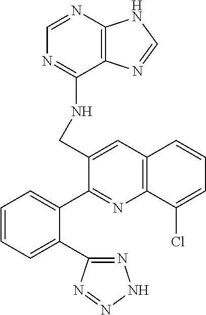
C(C1=CC2=C(N=C1C1=CC=CC=C1C1=NNN=N1)C(Cl)=CC=C2)NC1=NC=NC2=C1N=CN2
